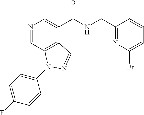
N1=CC2=C(C(C(NCC3=NC(Br)=CC=C3)=O)=C1)C=NN2C1=CC=C(F)C=C1
